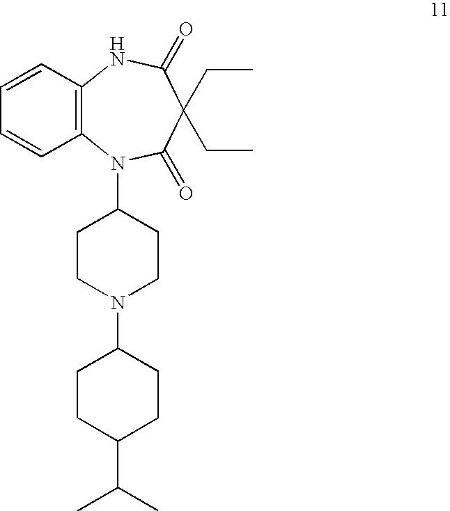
C1=CC2=C(C=C1)N(C1CCN(C3CCC(C(C)C)CC3)CC1)C(=O)C(CC)(CC)C(=O)N2
